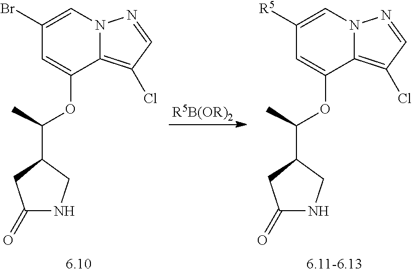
C1(Br)=CN2C(=C(Cl)C=N2)C(OC(C2CC(=O)NC2)C)=C1.[R5B(OR)2].C1([R5])=CN2C(=C(Cl)C=N2)C(OC(C2CC(=O)NC2)C)=C1
